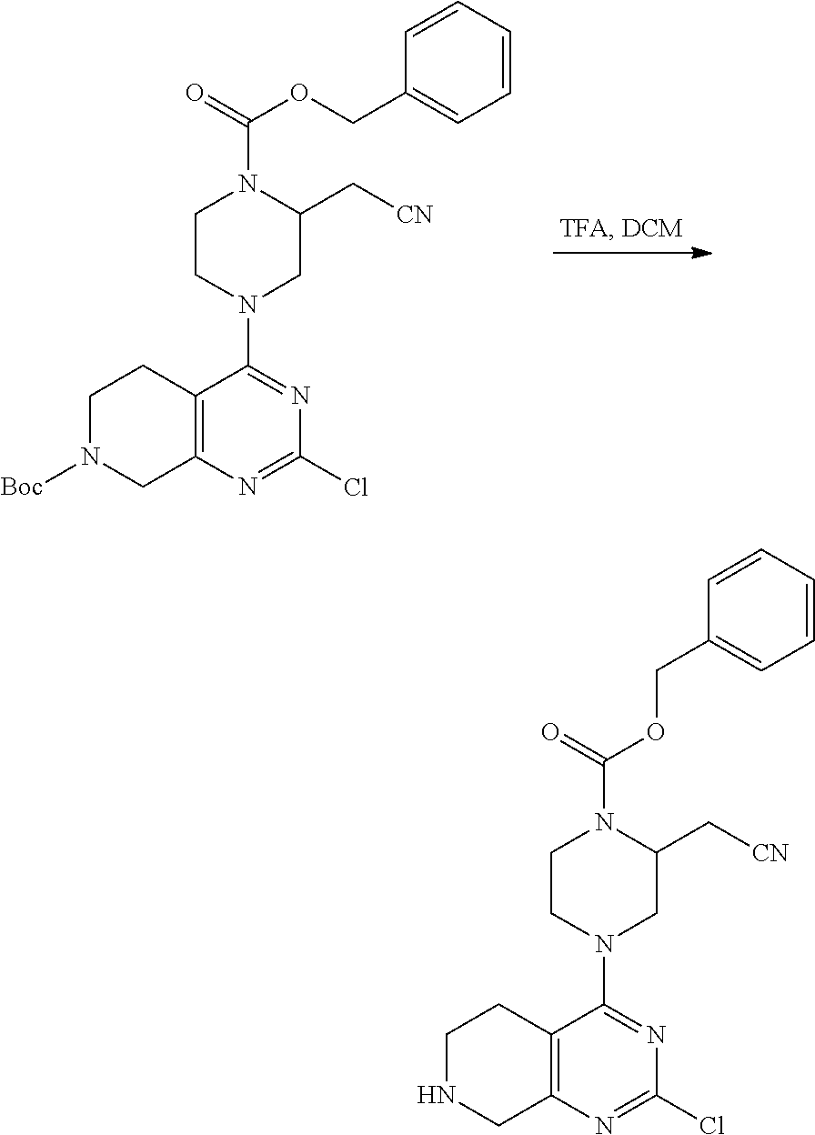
C12=C(N=C(Cl)N=C1N1CC(C[CN])N(C(=O)OCC3=CC=CC=C3)CC1)CN([Boc])CC2.C12=C(N=C(Cl)N=C1N1CC(C[CN])N(C(=O)OCC3=CC=CC=C3)CC1)CNCC2
